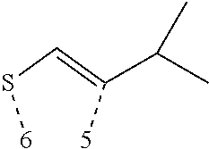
[6]SC=C([5])C(C)C
